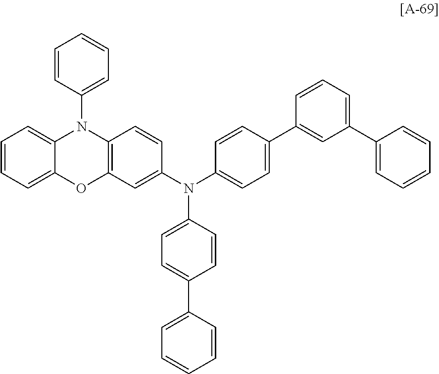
C1=CC(N2C3=CC=CC=C3OC3=C2C=CC(N(C2=CC=C(C4=CC(C5=CC=CC=C5)=CC=C4)C=C2)C2=CC=C(C4=CC=CC=C4)C=C2)=C3)=CC=C1
